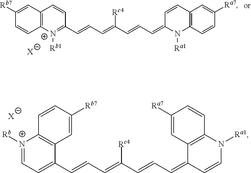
[X].[Ra1]N1C(=CC=CC(=CC=CC2=[N+]([Rb1])C3=C(C=C2)C=C([Rb7])C=C3)[Rc4])C=CC2=C1C=CC([Ra7])=C2.[X].C1=CN([Ra1])C2=C(C1=CC=CC(=CC=CC1=CC=[N+]([Rb])C3=C1C=C([Rb7])C=C3)[Rc4])C=C([Ra7])C=C2
